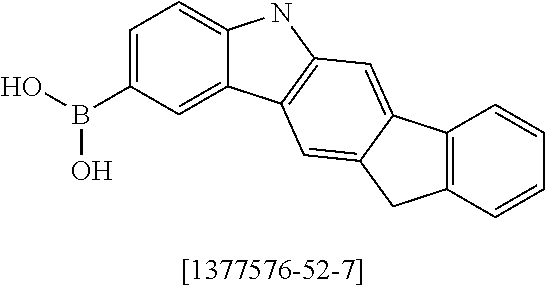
OB(C1=CC=C2C(=C1)C1=C(N2)C=C2C(=C1)CC1=C2C=CC=C1)O
